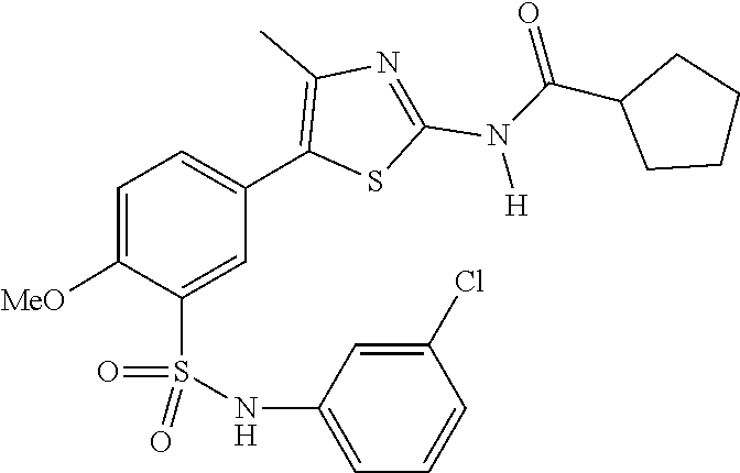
C(N(C1=NC(C)=C(C2=CC=C([MeO])C(S(=O)(=O)NC3=CC=CC(Cl)=C3)=C2)S1)[H])(=O)C1CCCC1
